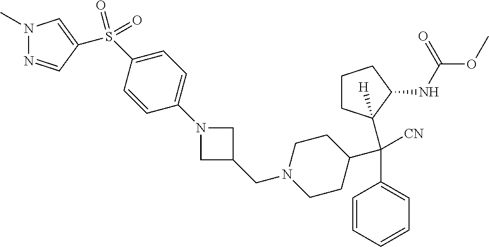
C1=CC=CC=C1C(C1CCN(CC2CN(C3=CC=C(S(=O)(=O)C4=CN(C)N=C4)C=C3)C2)CC1)([CN])C1([H])CCCC1NC(OC)=O
